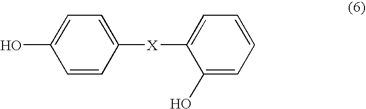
OC1=CC=C([X]C2=CC=CC=C2O)C=C1
